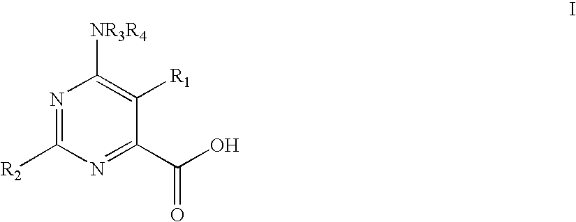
N1=C([R2])N=C(C(O)=O)C([R1])=C1[NR3R4]
